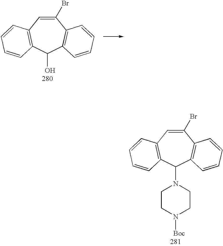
C1(Br)=CC2=C(C(O)C3=C1C=CC=C3)C=CC=C2.C1(Br)=CC2=C(C(N3CCN([Boc])CC3)C3=C1C=CC=C3)C=CC=C2
